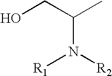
OCC(C)N([R2])[R1]
